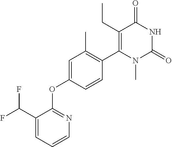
C1=C(OC2=NC=CC=C2C(F)F)C=CC(C2=C(CC)C(=O)NC(=O)N2C)=C1C
